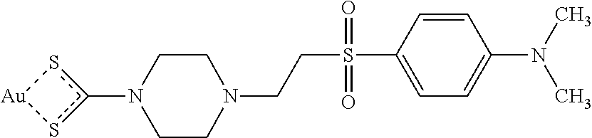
c1(N2CCN(CCS(C3=CC=C(N(C)C)C=C3)(=O)=O)CC2)s[Au]s1
